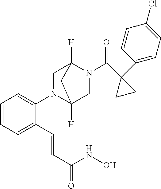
C(N1C2([H])CN(C3=CC=CC=C3C=CC(=O)NO)C([H])(C1)C2)(=O)C1(C2=CC=C(Cl)C=C2)CC1
